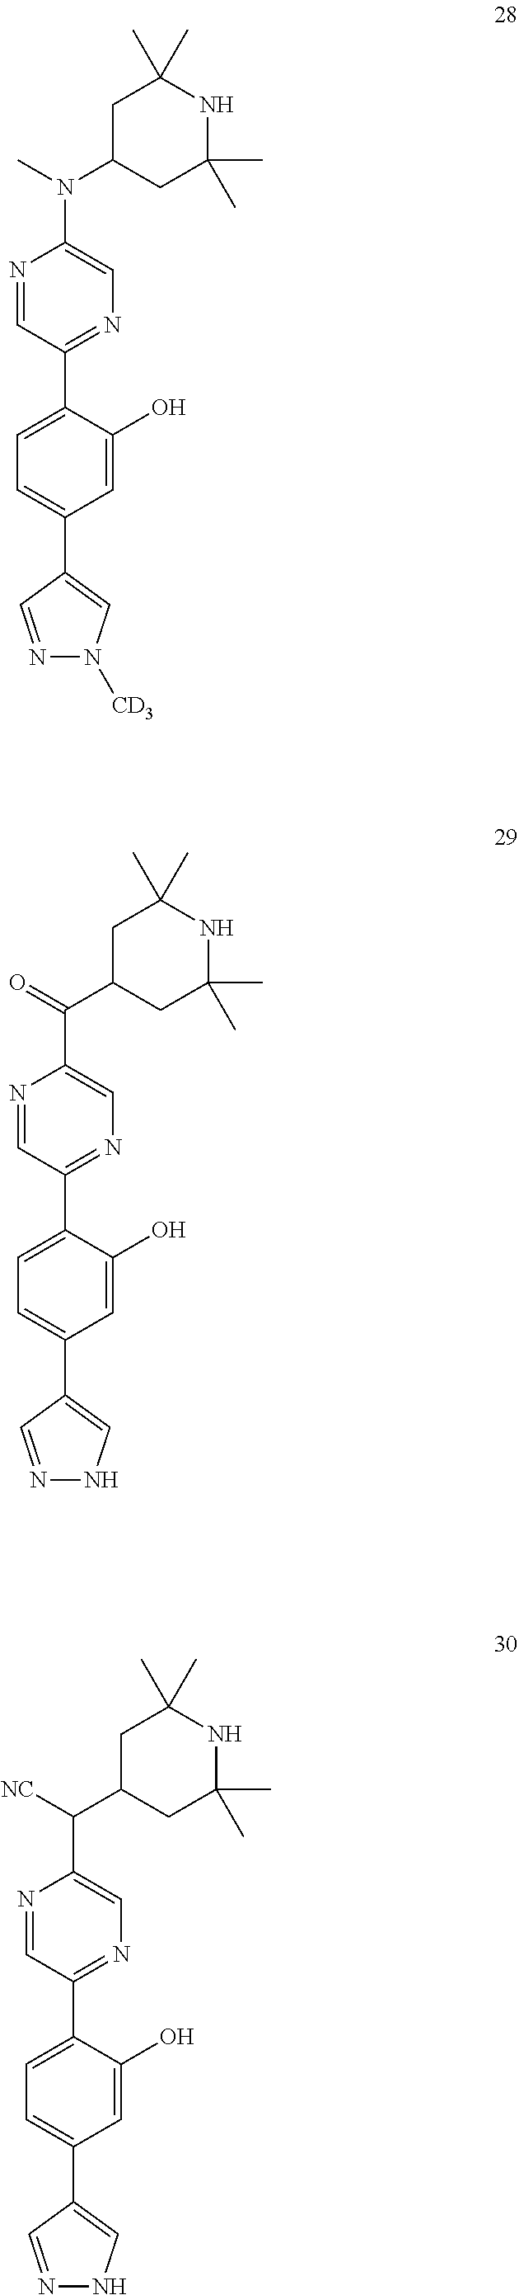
N1=CC(C2=CC=C(C3=CN([CD3])N=C3)C=C2O)=NC=C1N(C1CC(C)(C)NC(C)(C)C1)C.N1=CC(C2=CC=C(C3=CNN=C3)C=C2O)=NC=C1C(C1CC(C)(C)NC(C)(C)C1)=O.N1=CC(C2=CC=C(C3=CNN=C3)C=C2O)=NC=C1C(C1CC(C)(C)NC(C)(C)C1)[NC]
